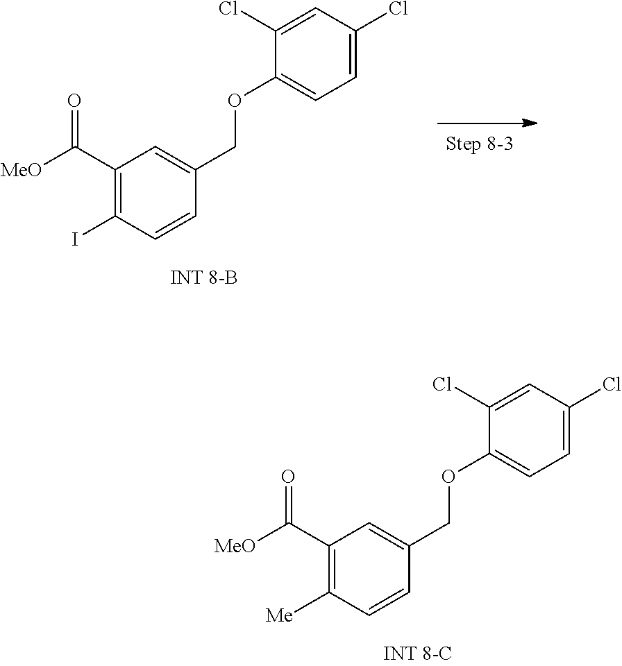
C1(C([MeO])=O)=C(I)C=CC(COC2=CC=C(Cl)C=C2Cl)=C1.C1(C([MeO])=O)=C([Me])C=CC(COC2=CC=C(Cl)C=C2Cl)=C1
